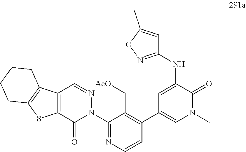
N(C1=CC(C2=C(C[AcO])C(N3N=CC4=C(C3=O)SC3=C4CCCC3)=NC=C2)=CN(C)C1=O)C1=NOC(C)=C1
